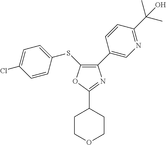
C1(C2=CN=C(C(C)(C)O)C=C2)=C(SC2=CC=C(Cl)C=C2)OC(C2CCOCC2)=N1
